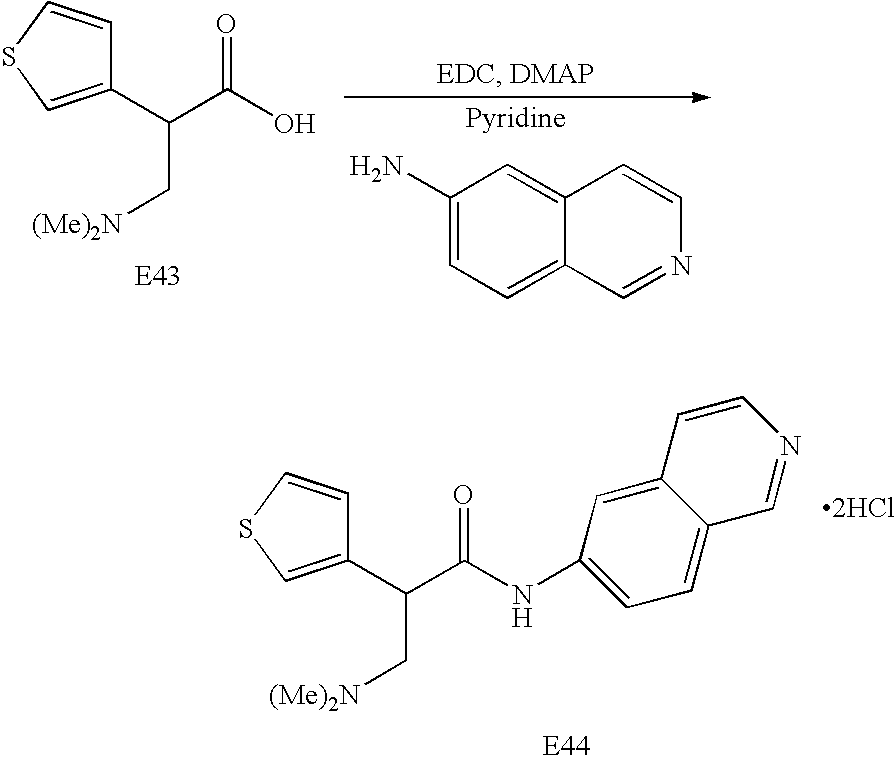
C1(C(C(O)=O)C[(Me)2N])=CSC=C1.C1(N)=CC=C2C(=C1)C=CN=C2.C1(C(C(NC2=CC=C3C(=C2)C=CN=C3)=O)C[(Me)2N])=CSC=C1.[2HCl]
